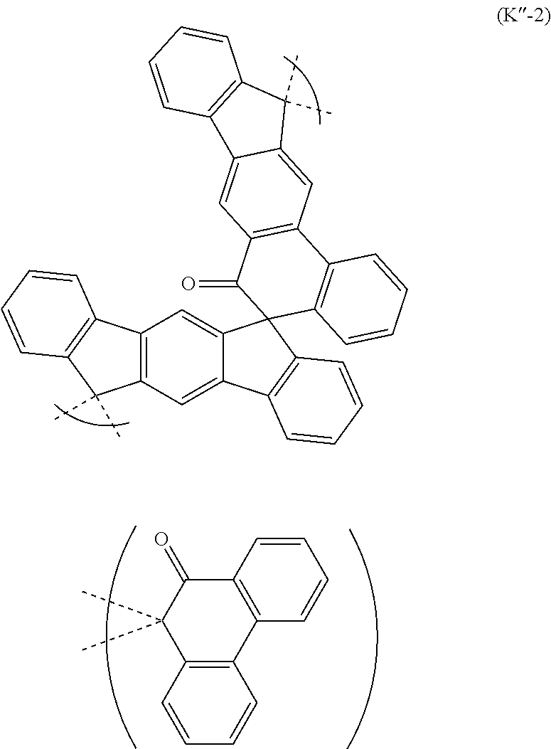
C12=C(C=C3C(=C1)C1(C4=C3C=CC=C4)C3=C(C4=C(C1=O)C=C1C(=C4)C(C)(C)C4=C1C=CC=C4)C=CC=C3)C(C)(C)C1=C2C=CC=C1.C12=C(C=CC=C1)C1=C(C(=O)C2(C)C)C=CC=C1
